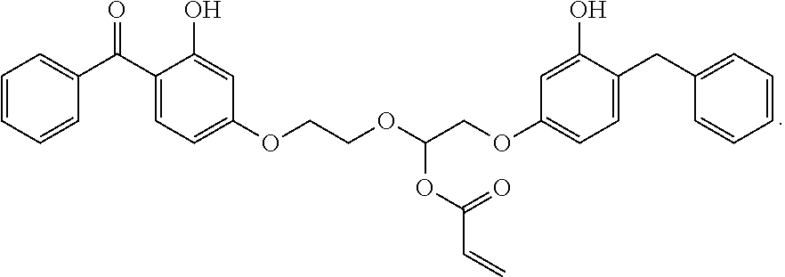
C1=CC=CC(C(C2=CC=C(OCCOC(COC3=CC=C(CC4=CC=CC=C4)C(O)=C3)OC(C=C)=O)C=C2O)=O)=C1
